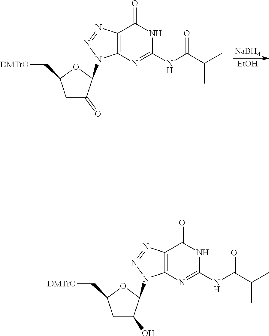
[NaBH4].[EtOH].C12=C(N=C(NC(C(C)C)=O)NC1=O)N(C1C(=O)CC(C[DMTrO])O1)N=N2.C12=C(N=C(NC(C(C)C)=O)NC1=O)N(C1C(O)CC(C[DMTrO])O1)N=N2
